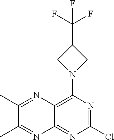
ClC1=NC(N2CC(C(F)(F)F)C2)=C2C(=N1)N=C(C)C(C)=N2
